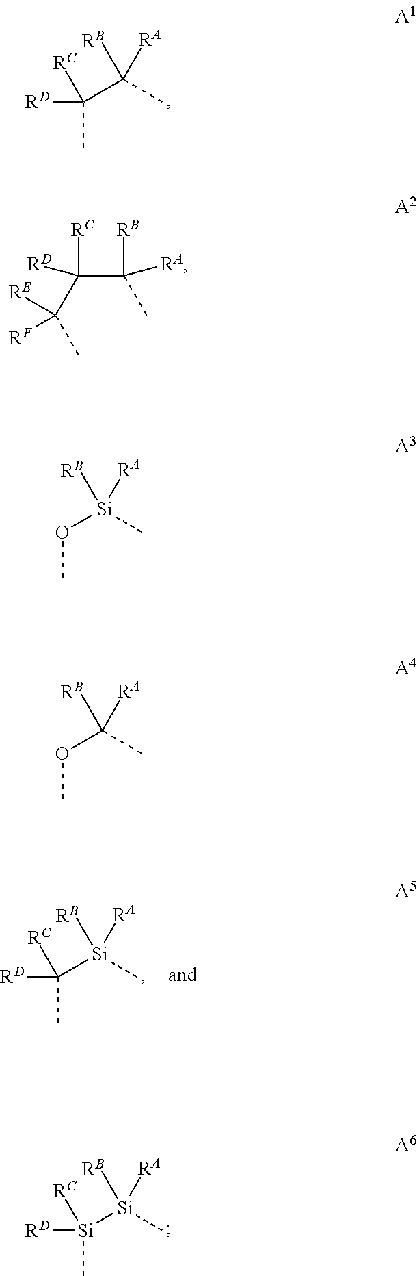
C(C)(C(C)([RB])[RA])([RD])[RC].[Si](C)([Si](C)([RB])[RA])([RD])[RC].C(C)([Si](C)([RB])[RA])([RD])[RC].C(C(C)([RE])[RF])(C(C)([RB])[RA])([RC])[RD].[Si](OC)(C)([RB])[RA].C(OC)(C)([RB])[RA]
